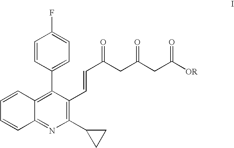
C1=CC2=C(C3=CC=C(F)C=C3)C(C=CC(CC(CC([OR])=O)=O)=O)=C(C3CC3)N=C2C=C1
